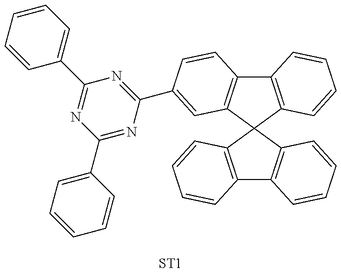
C12=C(C=CC=C1)C1(C3=C2C=CC(C2=NC(C4=CC=CC=C4)=NC(C4=CC=CC=C4)=N2)=C3)C2=C(C3=C1C=CC=C3)C=CC=C2.[ST1]
